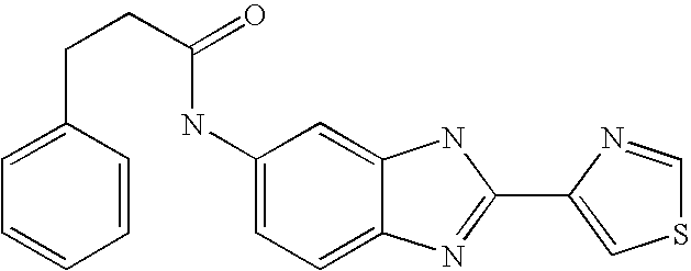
C1=C2C(=CC=C1NC(CCC1=CC=CC=C1)=O)N=C(C1=CSC=N1)N2
